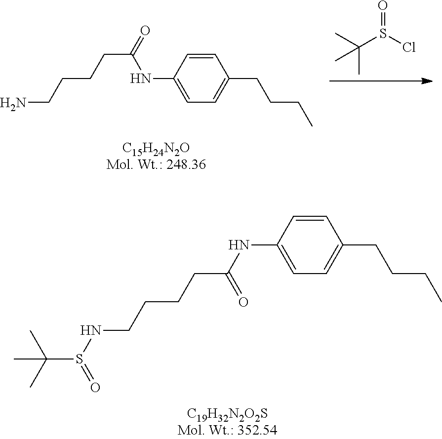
O=S(Cl)C(C)(C)C.NCCCCC(=O)NC1=CC=C(CCCC)C=C1.C(CCCC(NC1=CC=C(CCCC)C=C1)=O)NS(C(C)(C)C)=O
